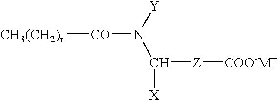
[CH3(CH2)n][CO]N(C([X])[Z][COO-M+])[Y]
